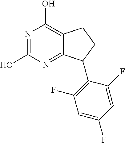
N1=C(O)N=C2C(=C1O)CCC2C1=C(F)C=C(F)C=C1F
